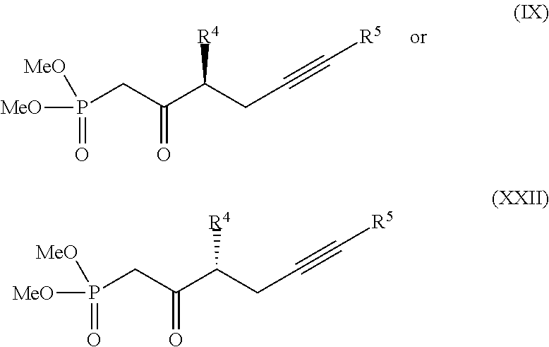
P(CC(C(CC#C[R5])[R4])=O)(=O)([MeO])[MeO].P(CC(C(CC#C[R5])[R4])=O)(=O)([MeO])[MeO]
